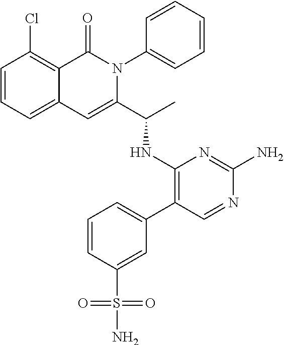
C1=CC=C2C(=C1Cl)C(=O)N(C1=CC=CC=C1)C(C(C)NC1=C(C3=CC=CC(S(=O)(=O)N)=C3)C=NC(N)=N1)=C2
